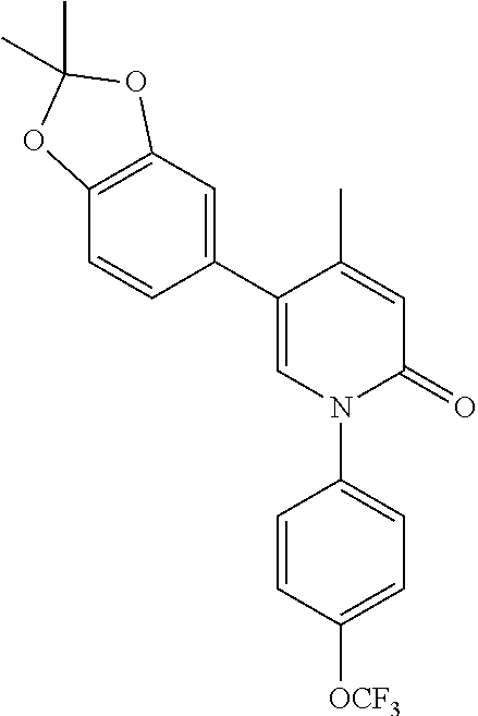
C1=C(C)C(C2=CC3=C(C=C2)OC(C)(C)O3)=CN(C2=CC=C([OCF3])C=C2)C1=O
